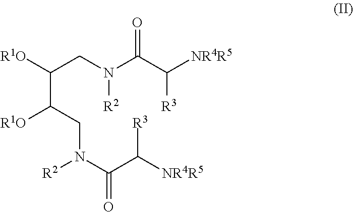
C(C(CN(C(C([NR4R5])[R3])=O)[R2])[R1O])(CN(C(C([R3])[NR4R5])=O)[R2])[R1O]
